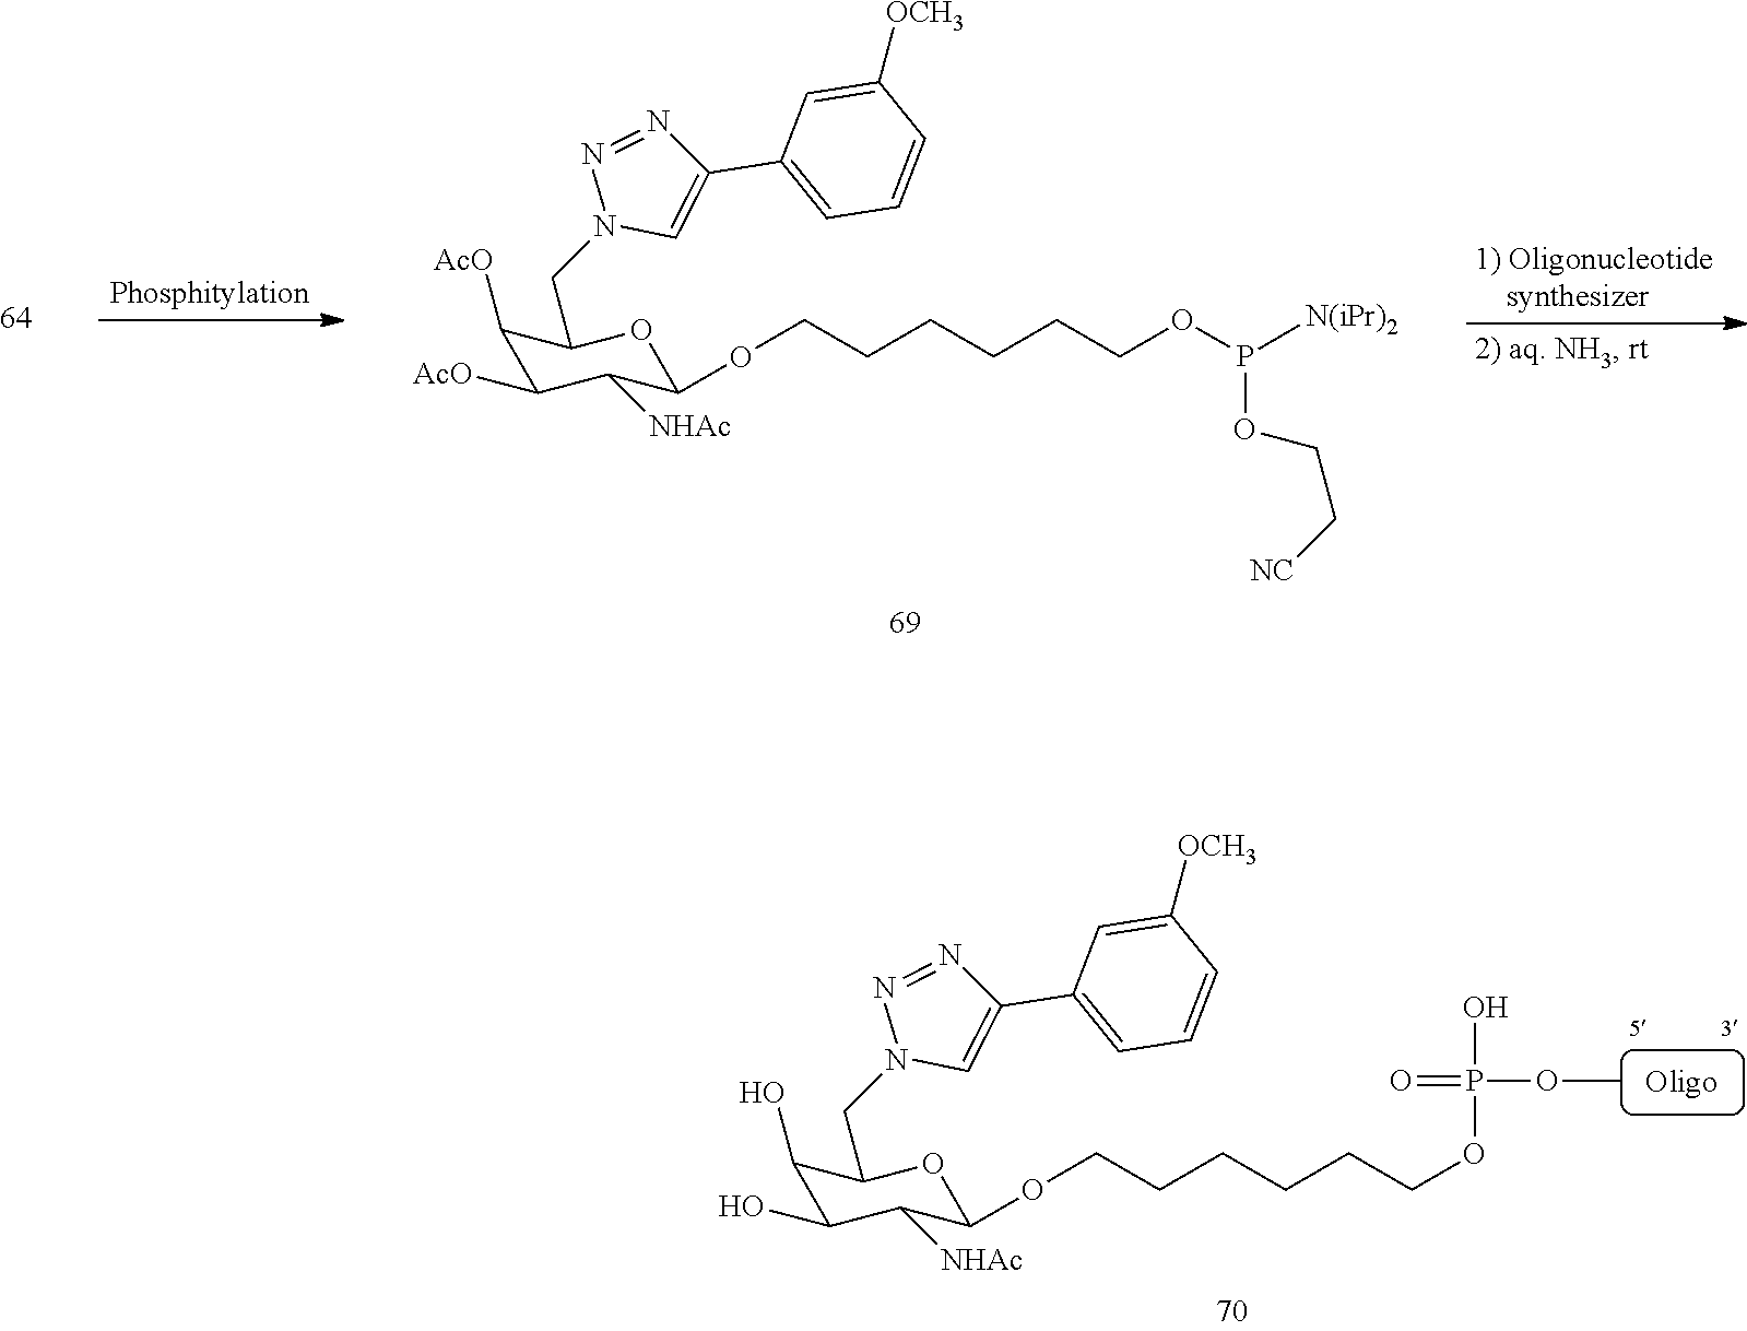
C1([AcO])C([AcO])C([NHAc])C(OCCCCCCOP([N(iPr)2])OCC[NC])OC1CN1C=C(C2=CC=CC([OCH3])=C2)N=N1.C1(O)C(O)C([NHAc])C(OCCCCCCOP(O)(OC)=O)OC1CN1C=C(C2=CC=CC([OCH3])=C2)N=N1
